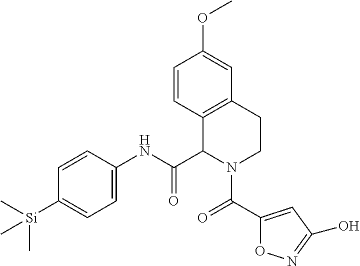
C1=CC(NC(C2N(C(C3=CC(O)=NO3)=O)CCC3=C2C=CC(OC)=C3)=O)=CC=C1[Si](C)(C)C
